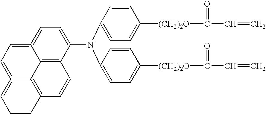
C12=CC=C(N(C3=CC=C([(CH2)2O]C(=O)C=C)C=C3)C3=CC=C([(CH2)2O]C(=O)C=C)C=C3)C3=C1C1=C(C=C3)C=CC=C1=CC=2
